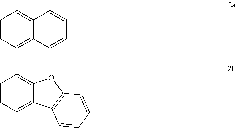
C1=CC=C2C(=C1)C=CC=C2.C1=CC=C2C(=C1)OC1=C2C=CC=C1
